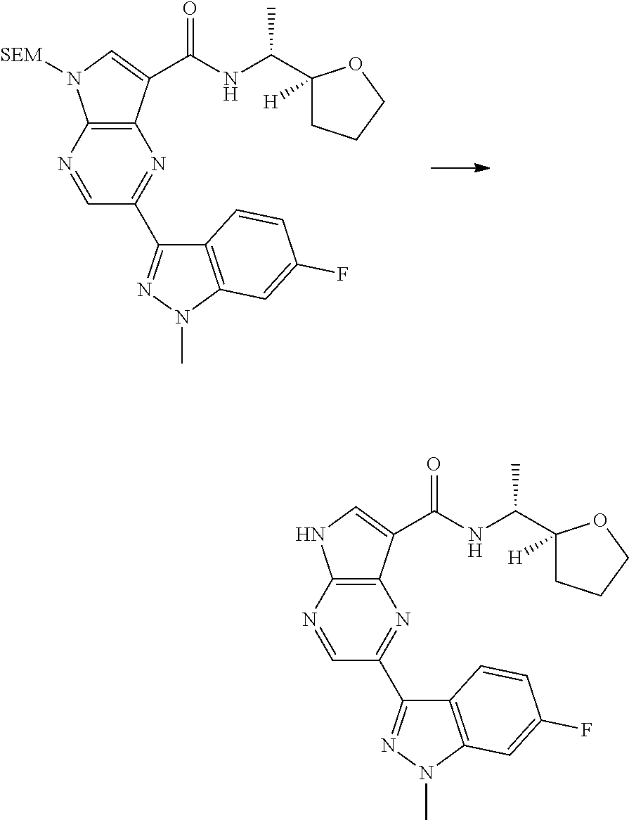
C12=C(N=CC(C3=NN(C)C4=C3C=CC(F)=C4)=N1)N([SEM])C=C2C(NC(C1([H])CCCO1)C)=O.C12=C(N=CC(C3=NN(C)C4=C3C=CC(F)=C4)=N1)NC=C2C(NC(C1([H])CCCO1)C)=O
